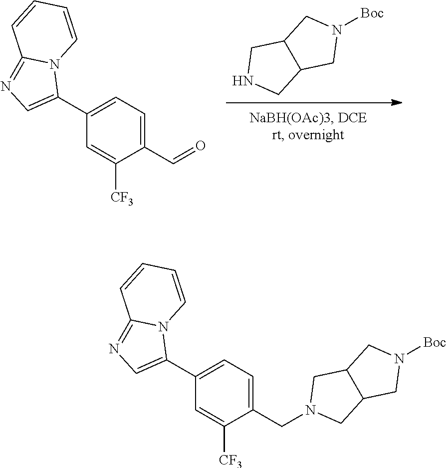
N1([Boc])CC2C(C1)CNC2.C1(C2=CC=C(C=O)C([CF3])=C2)=CN=C2N1C=CC=C2.C1(C2=CC=C(CN3CC4CN([Boc])CC4C3)C([CF3])=C2)=CN=C2N1C=CC=C2
